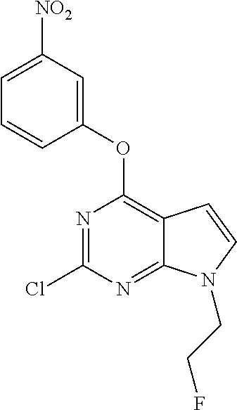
N1=C(Cl)N=C2C(=C1OC1=CC([NO2])=CC=C1)C=CN2CCF
